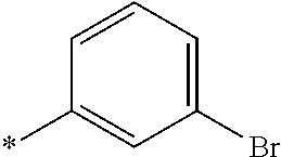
C1(Br)=CC=CC(*)=C1
